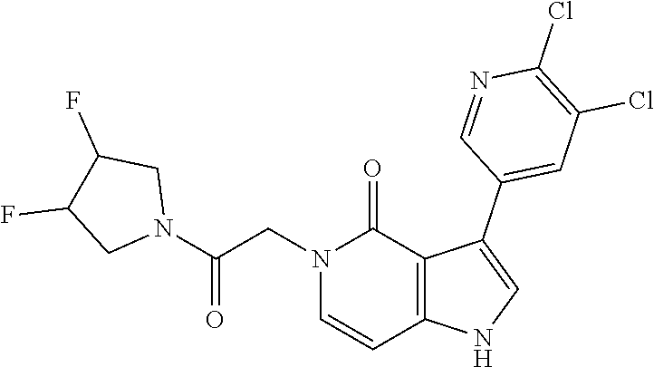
C1(Cl)=C(Cl)C=C(C2=CNC3=C2C(=O)N(CC(N2CC(F)C(F)C2)=O)C=C3)C=N1
